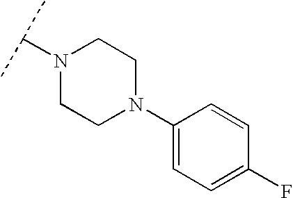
N1(C(C)C)CCN(C2=CC=C(F)C=C2)CC1
